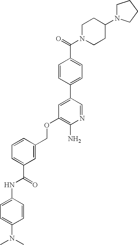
C(OC1=C(N)N=CC(C2=CC=C(C(=O)N3CCC(N4CCCC4)CC3)C=C2)=C1)C1=CC(C(=O)NC2=CC=C(N(C)C)C=C2)=CC=C1
